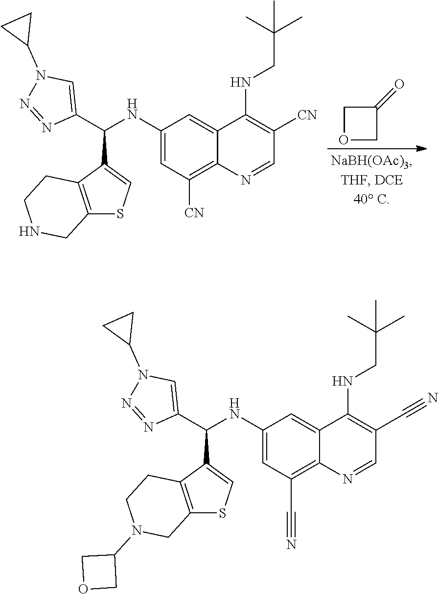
C1(C(C2=CSC3=C2CCN(C2COC2)C3)NC2=CC(C#N)=C3C(=C2)C(NCC(C)(C)C)=C(C#N)C=N3)=CN(C2CC2)N=N1.C1(C(C2=CSC3=C2CCNC3)NC2=CC([CN])=C3C(=C2)C(NCC(C)(C)C)=C([CN])C=N3)=CN(C2CC2)N=N1.C1OCC1=O
